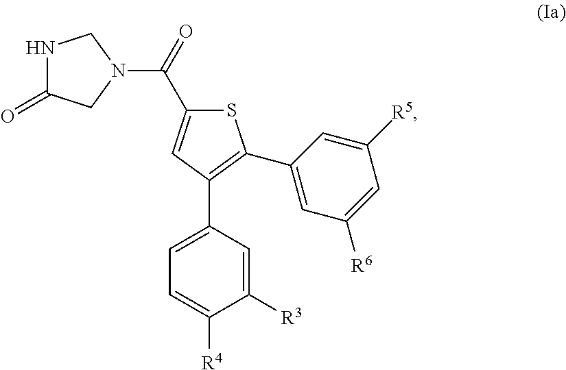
N1C(=O)CN(C(=O)C2=CC(C3=CC=C([R4])C([R3])=C3)=C(C3=CC([R6])=CC([R5])=C3)S2)C1
